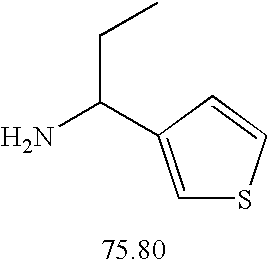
C1=C(C(N)CC)C=CS1
